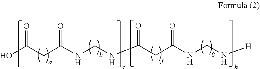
O=C(CC(NCNC(CC(NCN[H])=O)=O)=O)O
